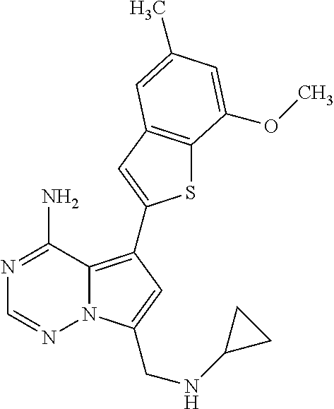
C12=C(C3=CC4=C(S3)C(OC)=CC(C)=C4)C=C(CNC3CC3)N1N=CN=C2N
